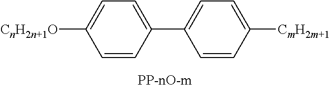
C1=C(C2=CC=C([CmH2m+1])C=C2)C=CC([CnH2n+1O])=C1
